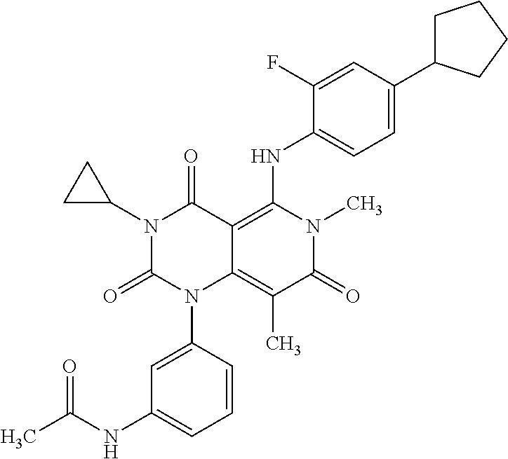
N1(C2CC2)C(=O)N(C2=CC(NC(=O)C)=CC=C2)C2=C(C)C(=O)N(C)C(NC3=CC=C(C4CCCC4)C=C3F)=C2C1=O
